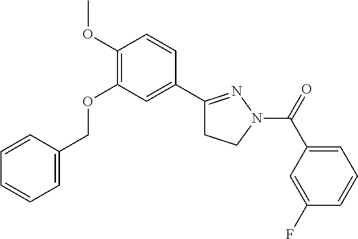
C1(OC)=C(OCC2=CC=CC=C2)C=C(C2=NN(C(=O)C3=CC=CC(F)=C3)CC2)C=C1
